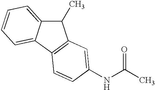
C1(C)C2=CC=CC=C2C2=C1C=C(NC(C)=O)C=C2
